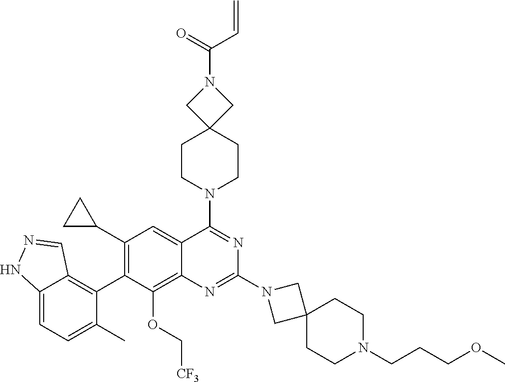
C12=CC=C(C)C(C3=C(C4CC4)C=C4C(=C3OC[CF3])N=C(N3CC5(C3)CCN(CCCOC)CC5)N=C4N3CCC4(CC3)CN(C(=O)C=C)C4)=C1C=NN2
